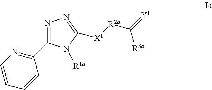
[X1]([R2a]C(=[Y1])[R3a])C1=NN=C(C2=NC=CC=C2)N1[R1a]
